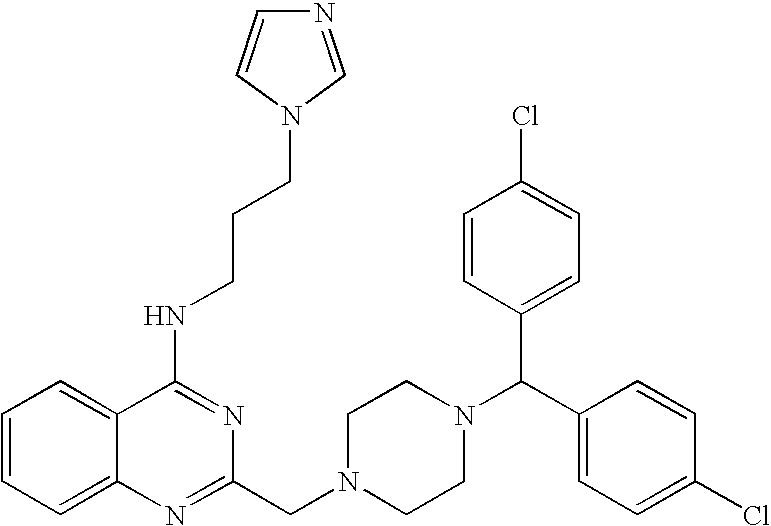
C1=CC=C2C(=C1)C(NCCCN1C=NC=C1)=NC(CN1CCN(C(C3=CC=C(Cl)C=C3)C3=CC=C(Cl)C=C3)CC1)=N2
